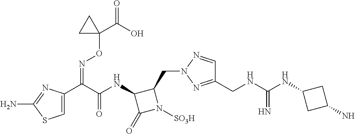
C1=C(C(C(NC2C(=O)N([SO3H])C2CN2N=C(CNC(NC3CC(N)C3)=N)C=N2)=O)=NOC2(C(=O)O)CC2)N=C(N)S1
